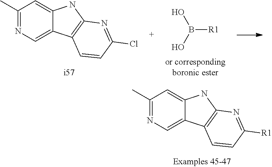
C1(C)=NC=C2C(=C1)NC1=C2C=CC([R1])=N1.B([R1])(O)O.C1(C)=NC=C2C(=C1)NC1=C2C=CC(Cl)=N1
